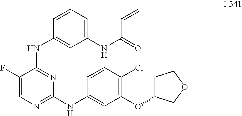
C1(NC(=O)C=C)=CC=CC(NC2=NC(NC3=CC(OC4CCOC4)=C(Cl)C=C3)=NC=C2F)=C1
